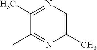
C1(C)=CN=C(C)C(C)=N1
